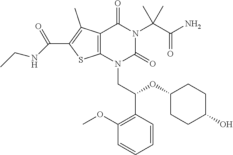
C12=C(N(CC(C3=C(OC)C=CC=C3)OC3CCC(O)CC3)C(=O)N(C(C(N)=O)(C)C)C1=O)SC(C(=O)NCC)=C2C
